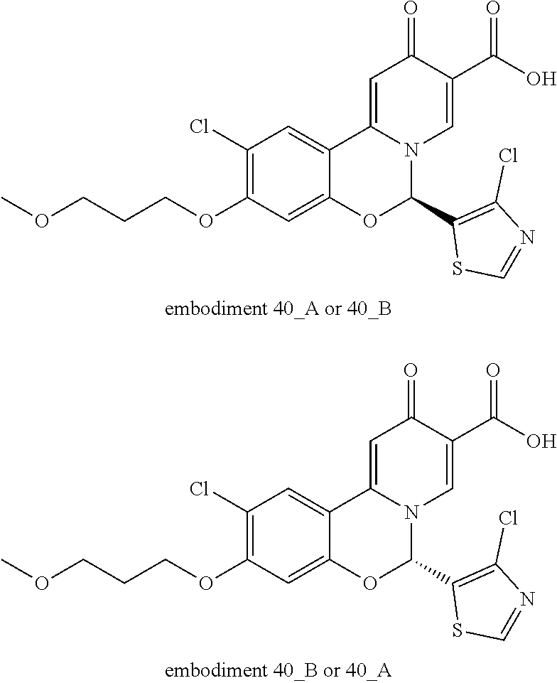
C1(Cl)=C(OCCCOC)C=C2C(=C1)C1=CC(=O)C(C(=O)O)=CN1C(C1=C(Cl)N=CS1)O2.C1(Cl)=C(OCCCOC)C=C2C(=C1)C1=CC(=O)C(C(=O)O)=CN1C(C1=C(Cl)N=CS1)O2
